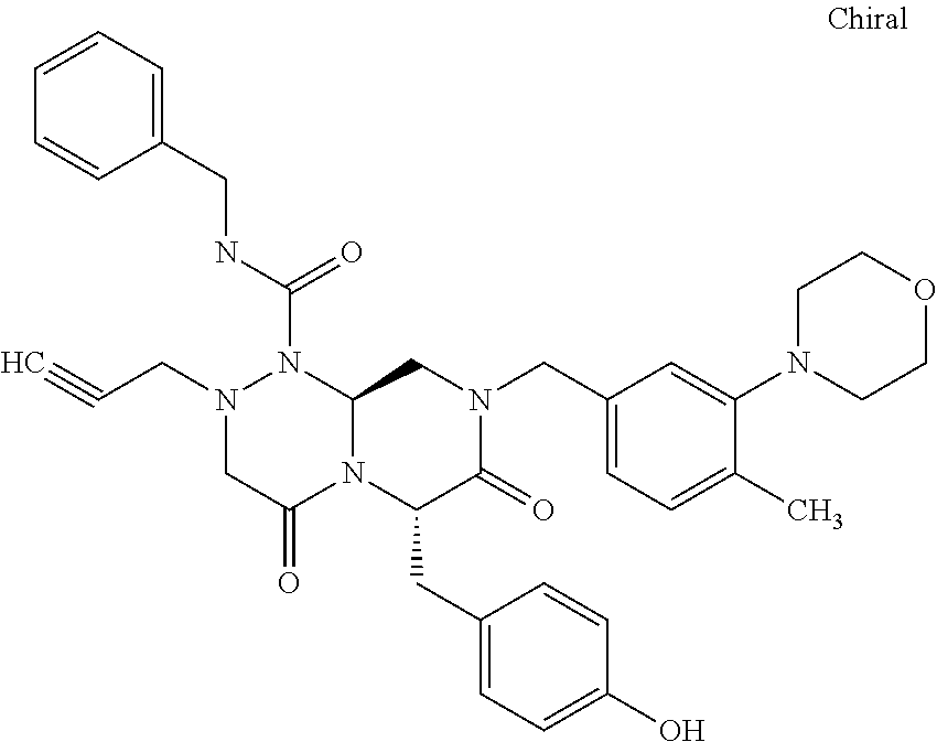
N1(CC#C)CC(=O)N2C(N1C(NCC1=CC=CC=C1)=O)CN(CC1=CC=C(C)C(N3CCOCC3)=C1)C(=O)C2CC1=CC=C(O)C=C1
